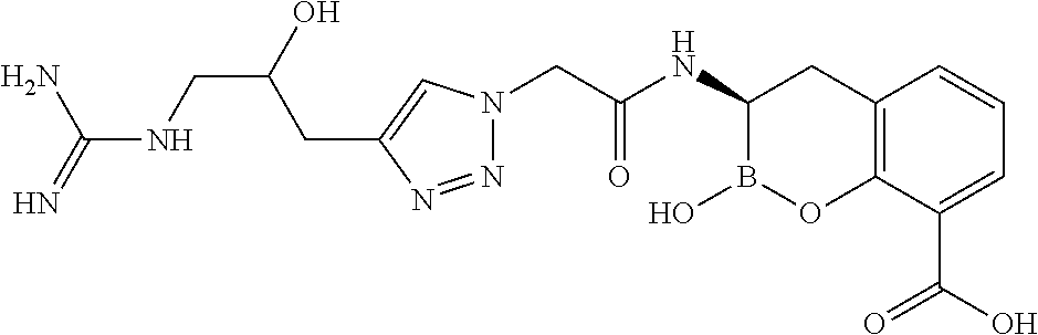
C12=C(C(C(O)=O)=CC=C1)OB(O)C(NC(CN1N=NC(CC(CNC(=N)N)O)=C1)=O)C2
